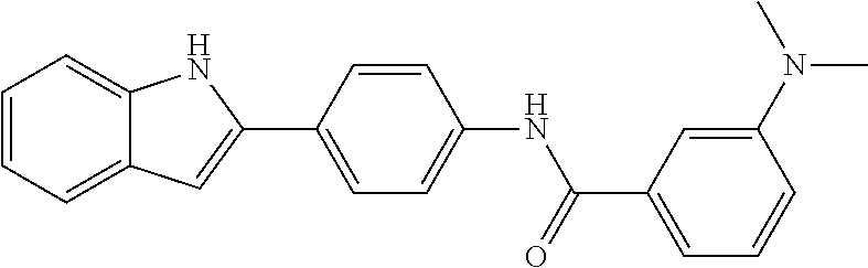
C1=CC=C2C(=C1)NC(C1=CC=C(NC(C3=CC=CC(N(C)C)=C3)=O)C=C1)=C2
